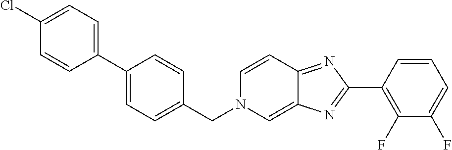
C1(C2=CC=C(Cl)C=C2)=CC=C(CN2C=C3C(=NC(C4=C(F)C(F)=CC=C4)=N3)C=C2)C=C1
